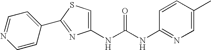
C1(NC(NC2=NC=C(C)C=C2)=O)=CSC(C2=CC=NC=C2)=N1
